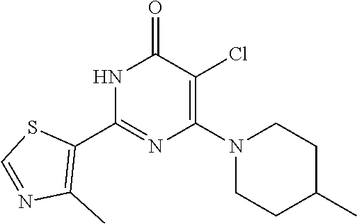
N1C(C2=C(C)N=CS2)=NC(N2CCC(C)CC2)=C(Cl)C1=O
